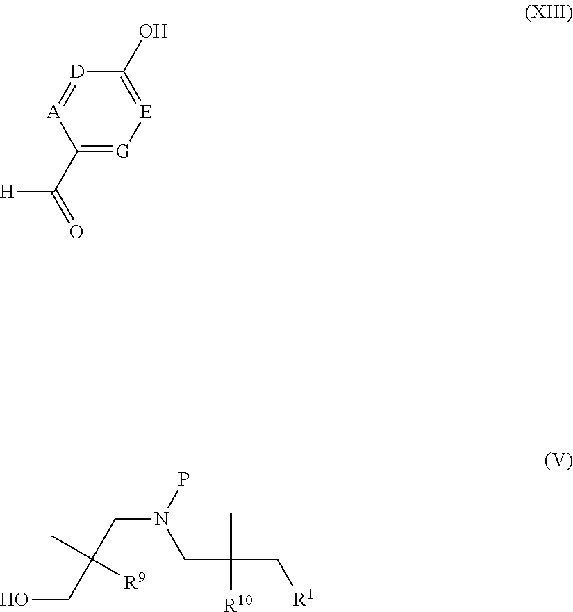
C(C(CN(P)CC(C[R1])(C)[R10])([R9])C)O.C1(C(=O)[H])=[G][E]=C(O)[D]=[A]1
